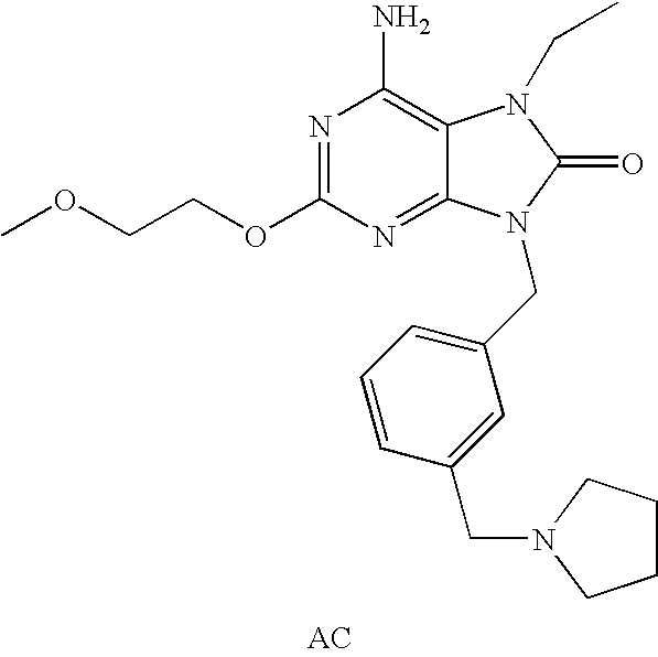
N1=C(OCCOC)N=C2C(=C1N)N(CC)C(=O)N2CC1=CC=CC(CN2CCCC2)=C1
